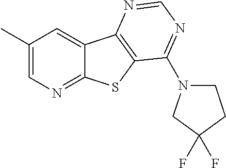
C1(C)=CN=C2C(=C1)C1=C(S2)C(N2CCC(F)(F)C2)=NC=N1
